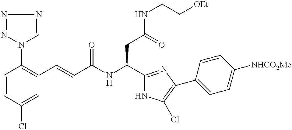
C1=CC(Cl)=CC(C=CC(NC(C2=NC(C3=CC=C([NHCO2Me])C=C3)=C(Cl)N2)CC(NCC[OEt])=O)=O)=C1N1N=NN=C1
